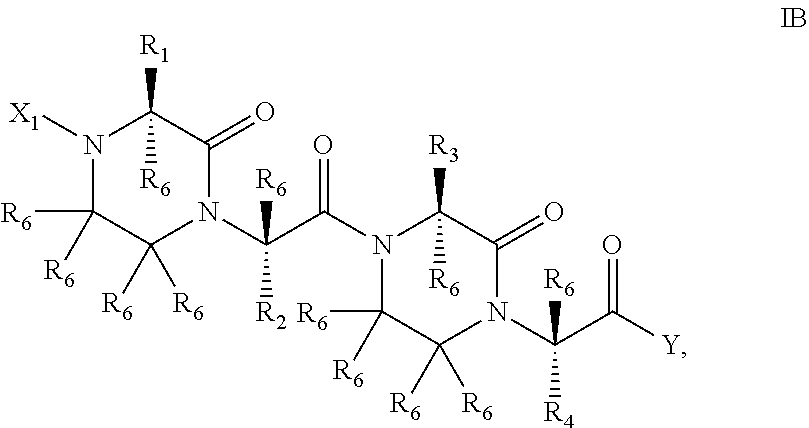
N1([X1])C([R6])([R6])C([R6])([R6])N(C(C(=O)N2C([R3])([R6])C(=O)N(C(C(=O)[Y])([R6])[R4])C([R6])([R6])C2([R6])[R6])([R6])[R2])C(=O)C1([R1])[R6]
